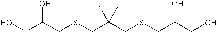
OCC(CSCC(C)(CSCC(CO)O)C)O
